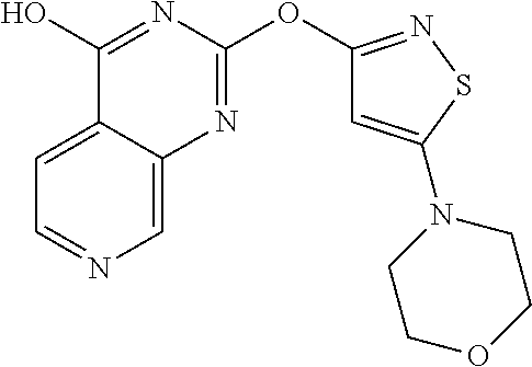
C1=C2C(=CN=C1)N=C(OC1=NSC(N3CCOCC3)=C1)N=C2O
